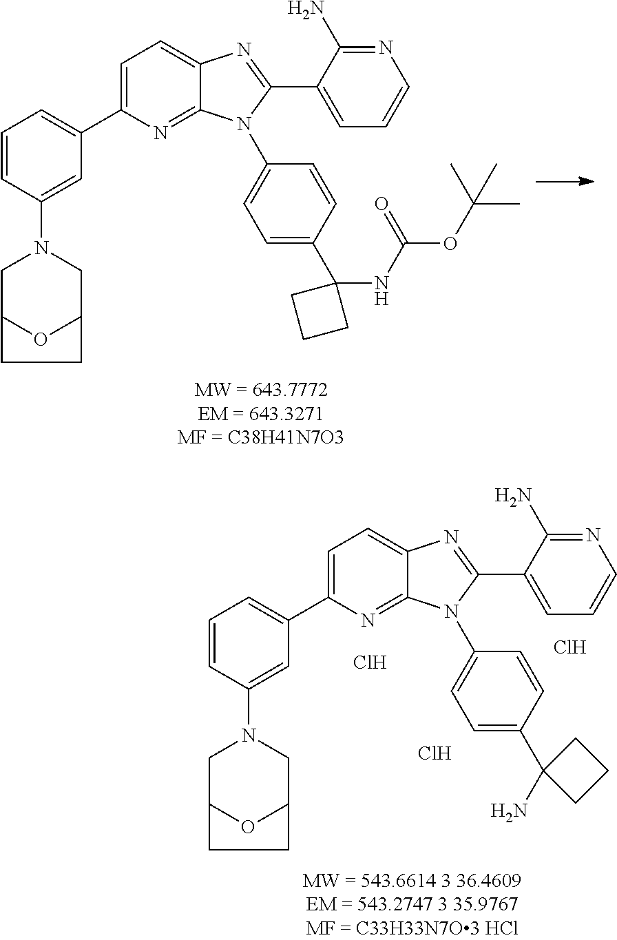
C1=CC(N2CC3OC(C2)CC3)=CC(C2=CC=C3C(=N2)N(C2=CC=C(C4(NC(OC(C)(C)C)=O)CCC4)C=C2)C(C2=CC=CN=C2N)=N3)=C1.C1=CC(N2CC3OC(C2)CC3)=CC(C2=CC=C3C(=N2)N(C2=CC=C(C4(N)CCC4)C=C2)C(C2=CC=CN=C2N)=N3)=C1.Cl.Cl.Cl
